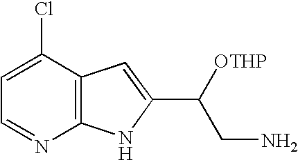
C1=C(Cl)C2=C(N=C1)NC(C([OTHP])CN)=C2
